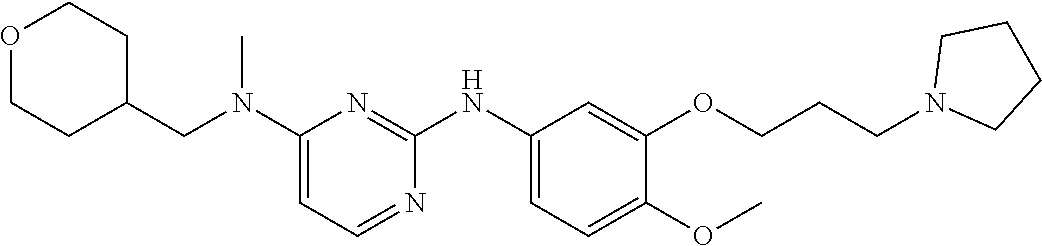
C1(N(CC2CCOCC2)C)=CC=NC(NC2=CC=C(OC)C(OCCCN3CCCC3)=C2)=N1
